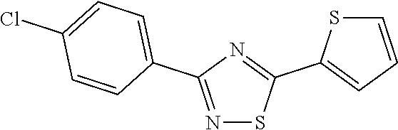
N1=C(C2=CC=C(Cl)C=C2)N=C(C2=CC=CS2)S1
